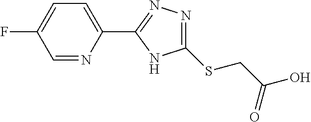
FC1=CC=C(C2=NN=C(SCC(O)=O)N2)N=C1
